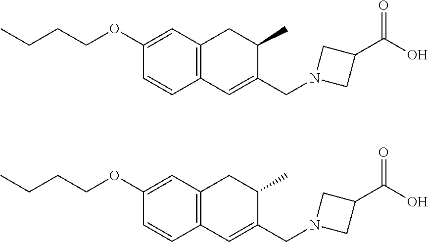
CCCCOC1=CC2=C(C=C1)C=C(CN1CC(C(O)=O)C1)C(C)C2.CCCCOC1=CC2=C(C=C1)C=C(CN1CC(C(O)=O)C1)C(C)C2
